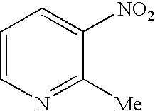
C1=CN=C([Me])C([NO2])=C1
